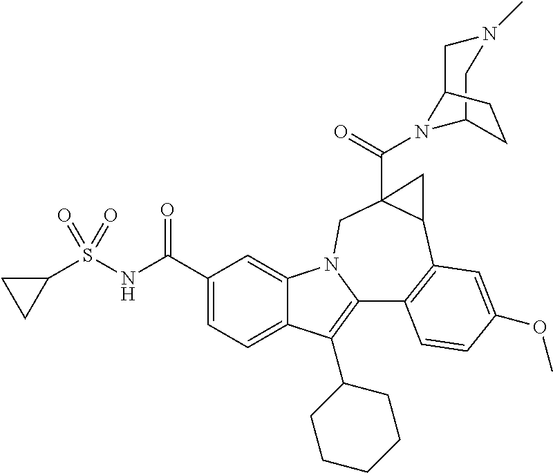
C1(C(NS(C2CC2)(=O)=O)=O)=CC=C2C(=C1)N1C(=C2C2CCCCC2)C2=C(C3C(C(=O)N4C5CN(C)CC4CC5)(C1)C3)C=C(OC)C=C2
